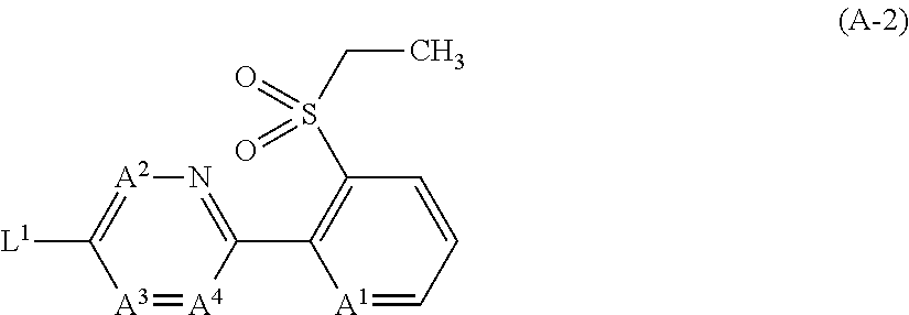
[A3]1=[A4]C(C2=C(S(CC)(=O)=O)C=CC=[A1]2)=N[A2]=C1[L1]
